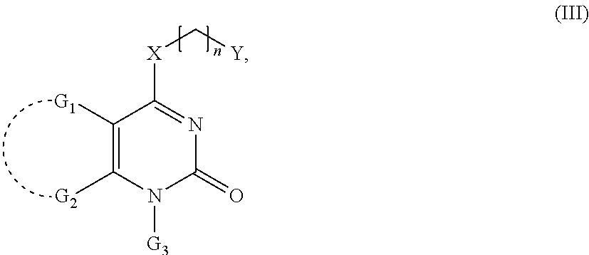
[X](C[Y])C1=NC(=O)N([G3])C([G2])=C1[G1]
